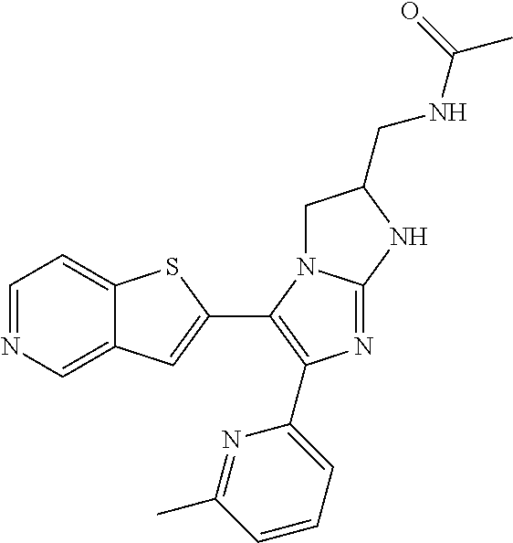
C1=NC=C2C(=C1)SC(C1=C(C3=CC=CC(C)=N3)N=C3N1CC(CNC(C)=O)N3)=C2
